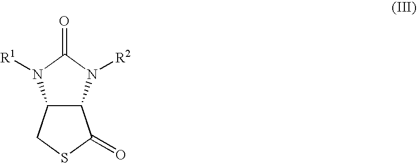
C12C(N([R2])C(=O)N1[R1])C(=O)SC2
